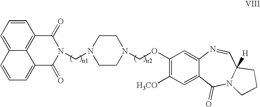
C1=CC=C2C3=C1C(=O)N(CN1CCN(COC4=C([H3CO])C=C5C(=C4)N=CC4([H])N(C5=O)CCC4)CC1)C(=O)C3=CC=C2
